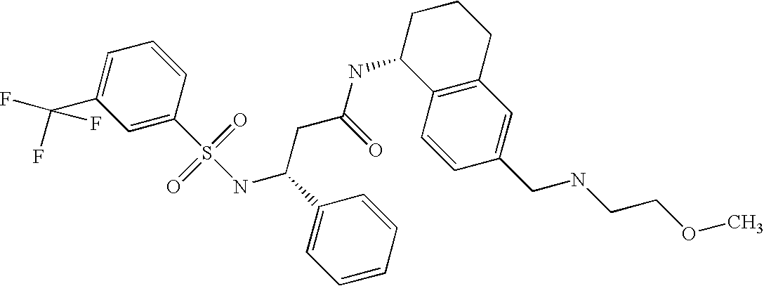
C1=C(C(F)(F)F)C=C(S(=O)(=O)NC(CC(=O)NC2C3=C(CCC2)C=C(CNCCOC)C=C3)C2=CC=CC=C2)C=C1
